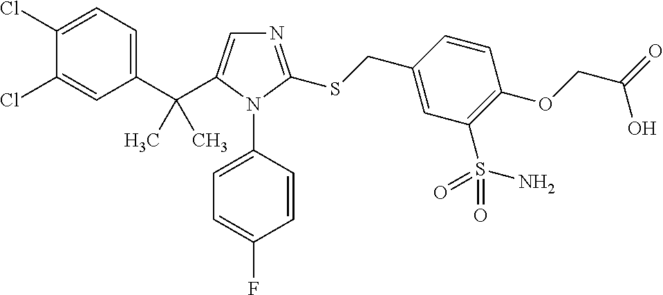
C1(C(C)(C)C2=CN=C(SCC3=CC(S(=O)(N)=O)=C(OCC(=O)O)C=C3)N2C2=CC=C(F)C=C2)=CC=C(Cl)C(Cl)=C1
